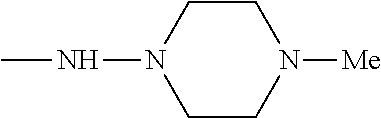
C1CN([Me])CCN1NC
